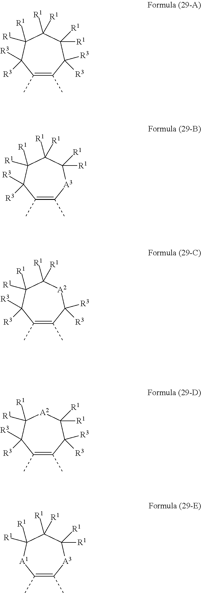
C1(C)=C(C)C([R3])([R3])C([R1])([R1])C([R1])([R1])C([R1])([R1])C1([R3])[R3].C1(C)=C(C)[A3]C([R1])([R1])C([R1])([R1])C([R1])([R1])C1([R3])[R3].C1(C)=C(C)C([R3])([R3])[A2]C([R1])([R1])C([R1])([R1])C1([R3])[R3].C1(C)=C(C)C([R3])([R3])C([R1])([R1])[A2]C([R1])([R1])C1([R3])[R3].C1(C)=C(C)[A3]C([R1])([R1])C([R1])([R1])C([R1])([R1])[A1]1
